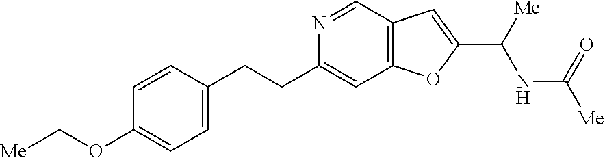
C1=CC(CCC2=CC3=C(C=N2)C=C(C([Me])NC(=O)[Me])O3)=CC=C1OC[Me]
